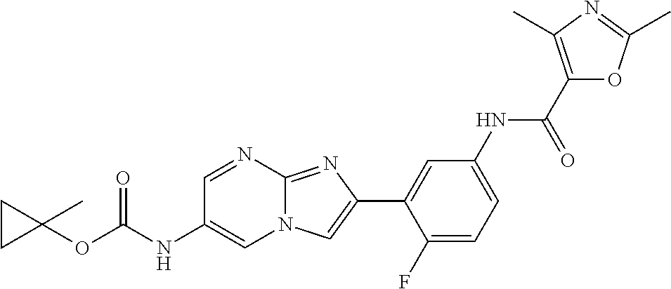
C1=NC2=NC(C3=CC(NC(C4=C(C)N=C(C)O4)=O)=CC=C3F)=CN2C=C1NC(OC1(C)CC1)=O
